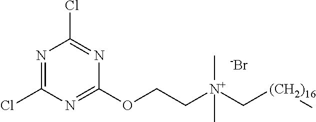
[N+](C[(CH2)16]C)(CCOC1=NC(Cl)=NC(Cl)=N1)(C)C.[-Br]
